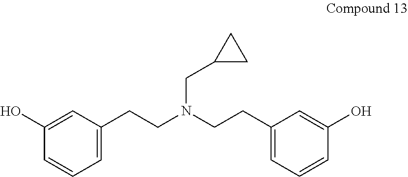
C1(O)=CC(CCN(CCC2=CC=CC(O)=C2)CC2CC2)=CC=C1
